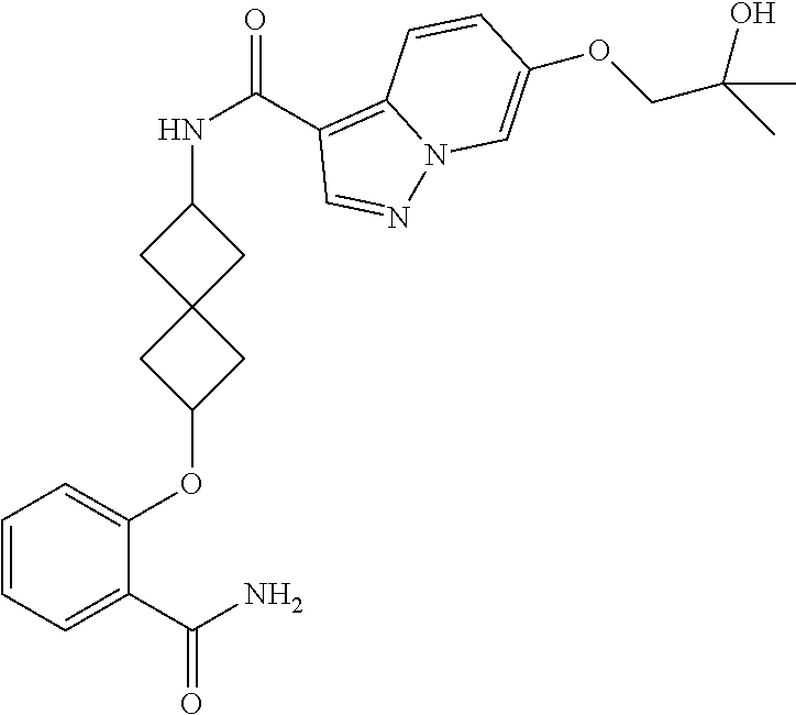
C1(C(N)=O)=CC=CC=C1OC1CC2(C1)CC(NC(C1=C3N(N=C1)C=C(OCC(C)(O)C)C=C3)=O)C2
